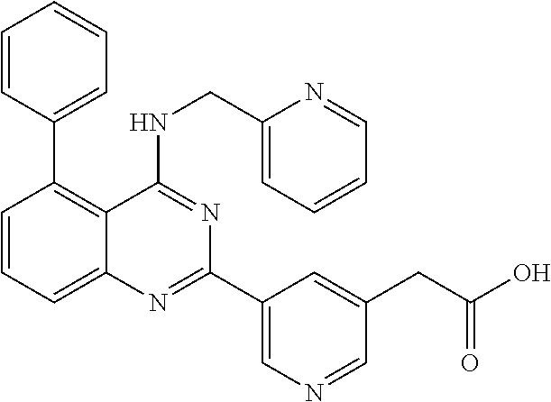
C1=CC=C2C(=C1C1=CC=CC=C1)C(NCC1=CC=CC=N1)=NC(C1=CN=CC(CC(O)=O)=C1)=N2
